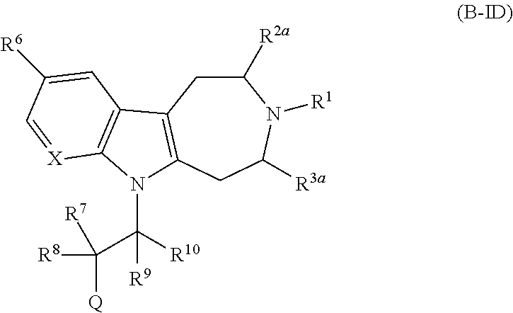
C1([R2a])CC2=C(CC([R3a])N1[R1])N(C([R10])([R9])C([R8])([Q])[R7])C1=C2C=C([R6])C=[X]1
